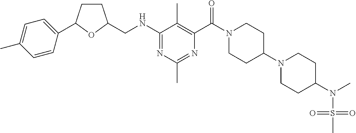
C1(NCC2CCC(C3=CC=C(C)C=C3)O2)=NC(C)=NC(C(N2CCC(N3CCC(N(S(=O)(=O)C)C)CC3)CC2)=O)=C1C
